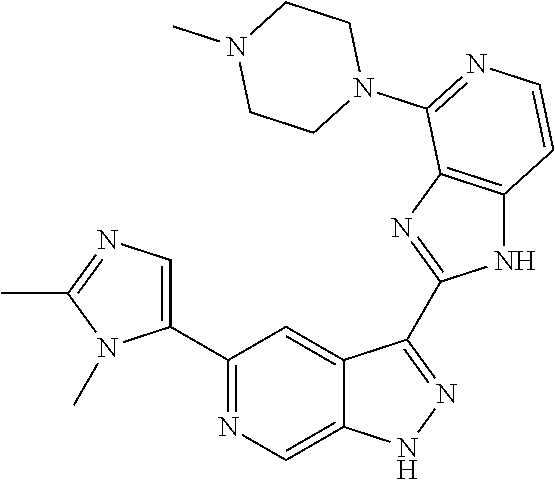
C1(C2=NC=C3C(=C2)C(C2=NC4=C(N2)C=CN=C4N2CCN(C)CC2)=NN3)=CN=C(C)N1C
